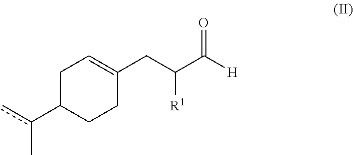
C1C(c(C)c)CCC(CC(C([H])=O)[R1])=C1
